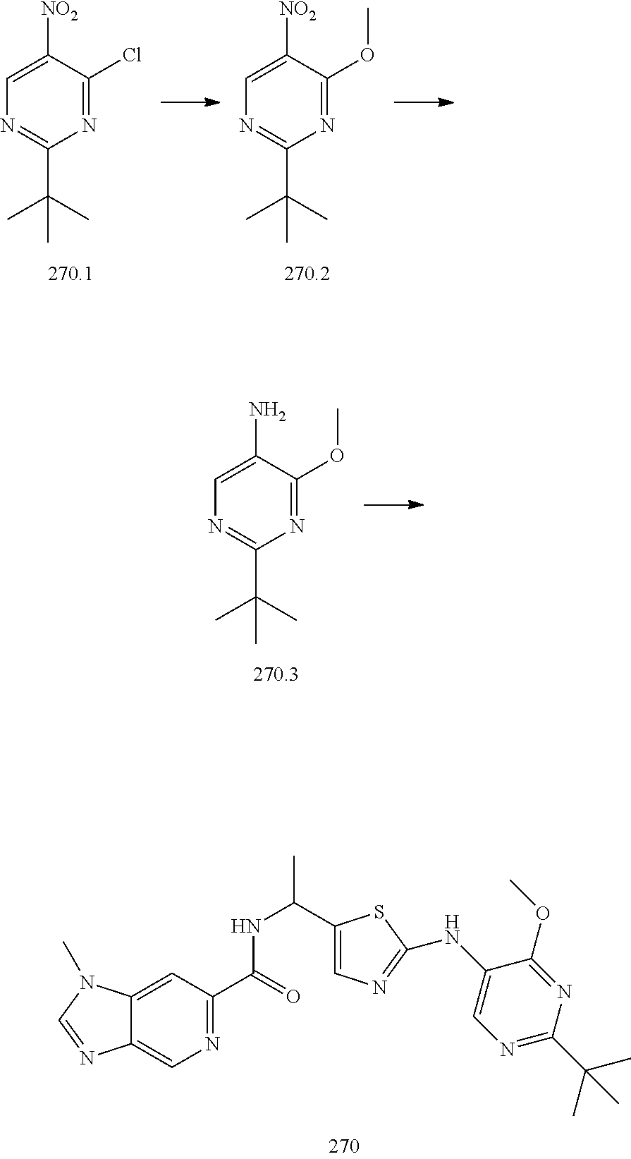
C1(C(C)NC(=O)C2=NC=C3C(=C2)N(C)C=N3)=CN=C(NC2=CN=C(C(C)(C)C)N=C2OC)S1.N1=C(Cl)C([NO2])=CN=C1C(C)(C)C.N1=C(OC)C([NO2])=CN=C1C(C)(C)C.N1=C(OC)C(N)=CN=C1C(C)(C)C
